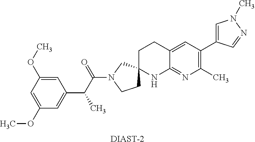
[DIAST-2].C1(OC)=CC(OC)=CC(C(C(N2CCC3(C2)CCC2=CC(C4=CN(C)N=C4)=C(C)N=C2N3)=O)C)=C1
